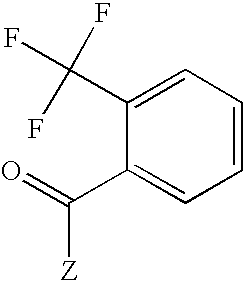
O=C(C1=CC=CC=C1C(F)(F)F)[Z]
